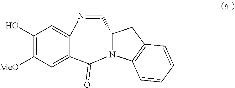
C12=CC(O)=C([MeO])C=C1C(=O)N1C3=C(C=CC=C3)CC1C=N2
